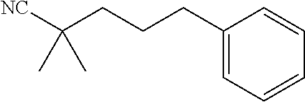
C1(CCCC([NC])(C)C)=CC=CC=C1
